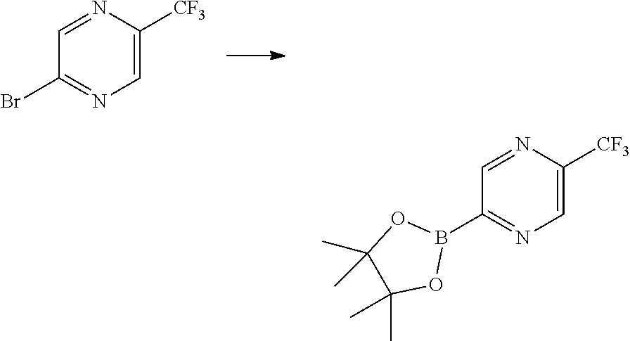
C1=NC([CF3])=CN=C1Br.C1=NC([CF3])=CN=C1B1OC(C)(C)C(C)(C)O1
